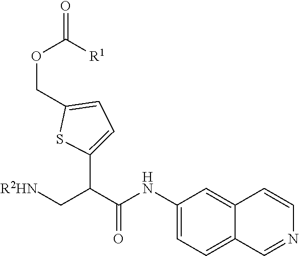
C12=CC(NC(C(C[R2HN])C3=CC=C(COC(=O)[R1])S3)=O)=CC=C1C=NC=C2
